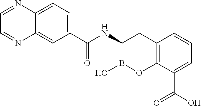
C12=C(C(C(O)=O)=CC=C1)OB(O)C(NC(=O)C1=CC=C3C(=C1)N=CC=N3)C2
